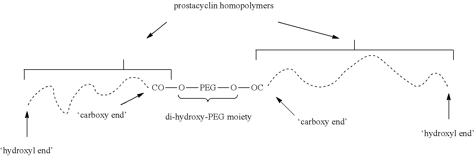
[CO]O[PEG]O[OC]
